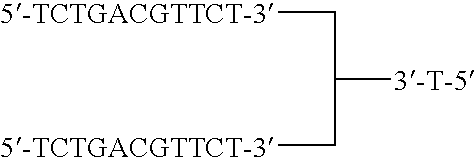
C([3-T-5])(C[5-TCTGACGTTCT-3])C[5-TCTGACGTTCT-3]
